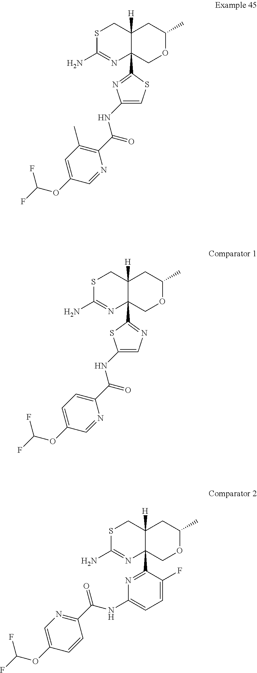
S1C(N)=NC2(C3=NC(NC(C4=C(C)C=C(OC(F)F)C=N4)=O)=CS3)C([H])(C1)CC(C)OC2.S1C(N)=NC2(C3=NC=C(NC(C4=CC=C(OC(F)F)C=N4)=O)S3)C([H])(C1)CC(C)OC2.S1C(N)=NC2(C3=NC(NC(C4=NC=C(OC(F)F)C=C4)=O)=CC=C3F)C([H])(C1)CC(C)OC2
